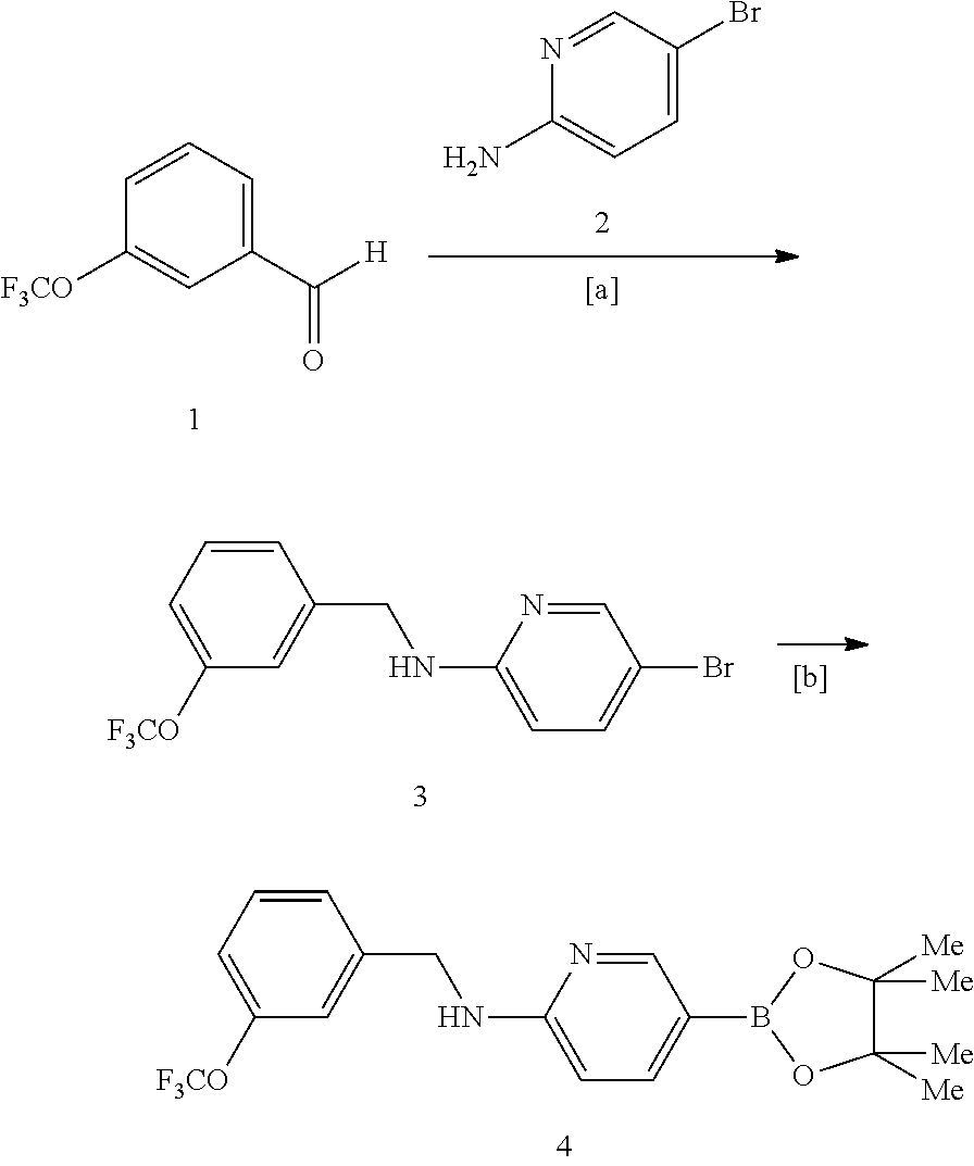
C1(N)=CC=C(Br)C=N1.C1([F3CO])=CC(C(=O)[H])=CC=C1.C1=CC=C([F3CO])C=C1CNC1=CC=C(Br)C=N1.C1=CC=C([F3CO])C=C1CNC1=CC=C(B2OC([Me])([Me])C([Me])([Me])O2)C=N1
